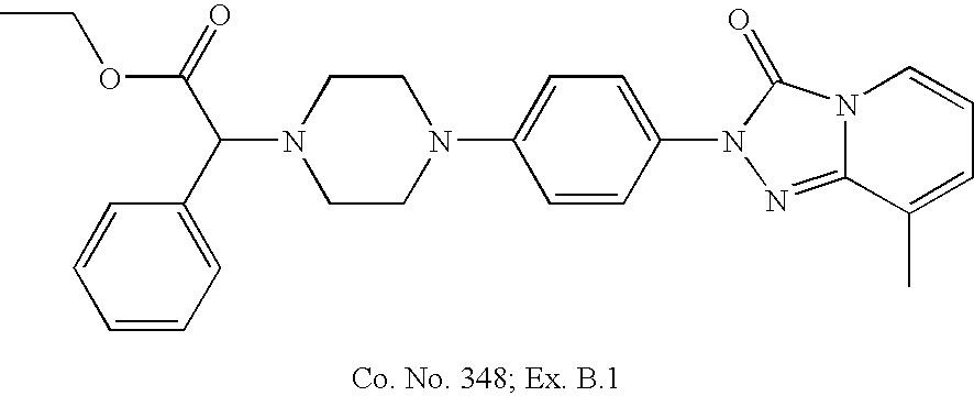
N1(C(C2=CC=CC=C2)C(=O)OCC)CCN(C2=CC=C(N3N=C4N(C3=O)C=CC=C4C)C=C2)CC1
